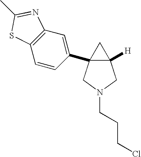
C12=C(C=C(C34C([H])(CN(CCCCl)C3)C4)C=C1)N=C(C)S2
